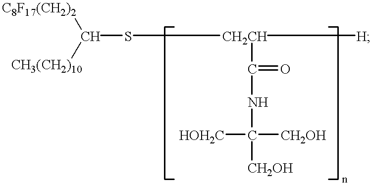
[C8F17(CH2)2]C([CH3(CH2)10])S[CH2CH](C(NC([CH2OH])([CH2OH])[HOH2C])=O)[H]
